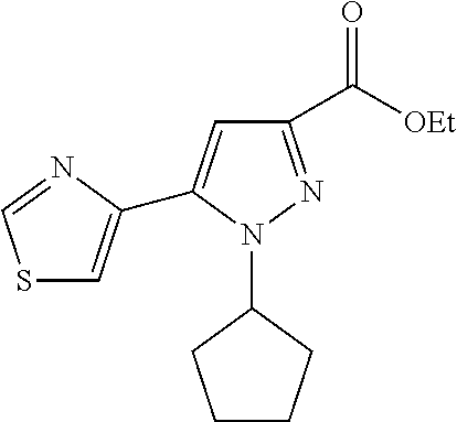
C1CCC(N2C(C3=CSC=N3)=CC(C([OEt])=O)=N2)C1
